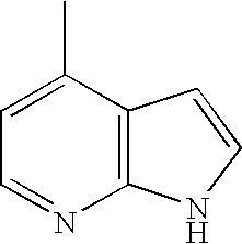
C1(C)=CC=NC2=C1C=CN2
